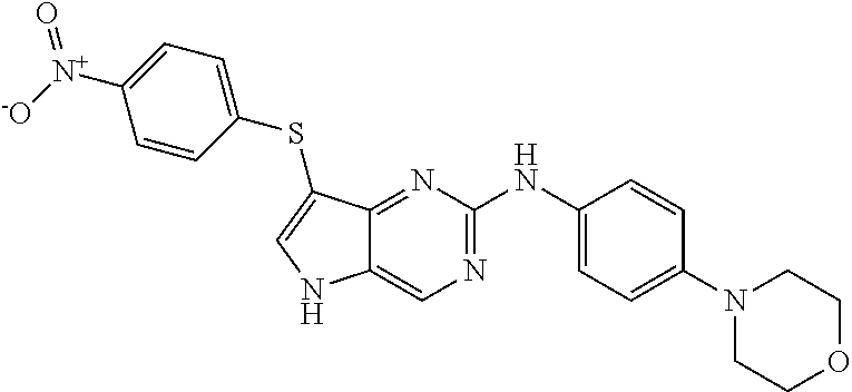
C1=CC(N2CCOCC2)=CC=C1NC1=NC=C2C(=N1)C(SC1=CC=C([N+]([-O])=O)C=C1)=CN2
